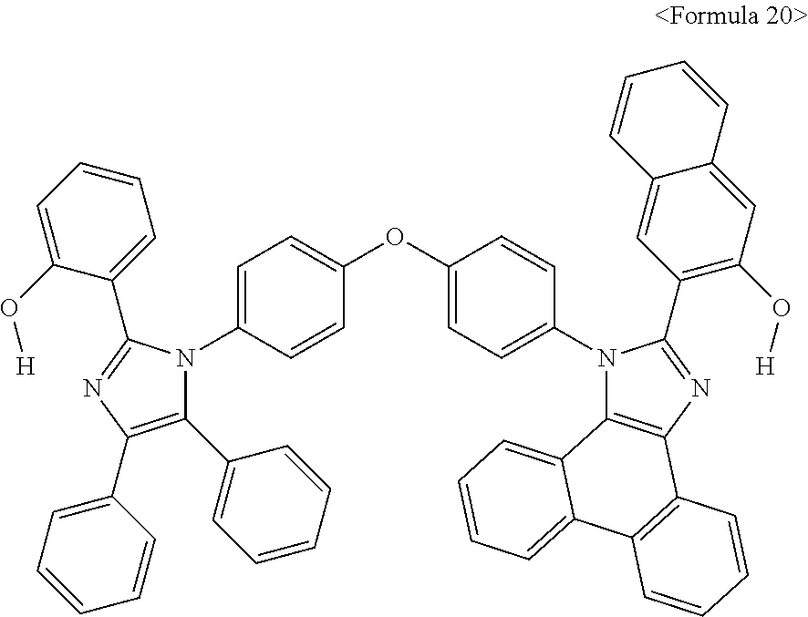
C1=C(N2C(C3=CC=CC=C3)=C(C3=CC=CC=C3)N=C2C2=CC=CC=C2O[H])C=CC(OC2=CC=C(N3C4=C(N=C3C3=C(O[H])C=C5C(=C3)C=CC=C5)C3=C(C5=CC=CC=C45)C=CC=C3)C=C2)=C1
